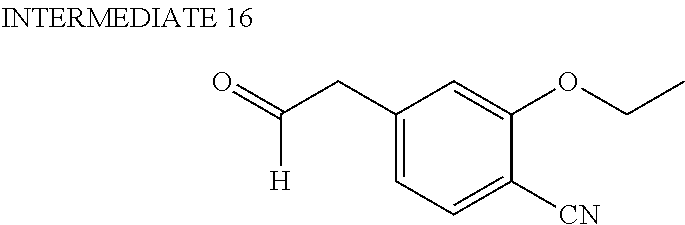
C1(CC([H])=O)=CC=C([CN])C(OCC)=C1
